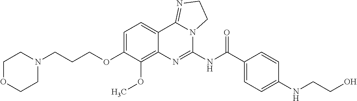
C1OCCN(CCCOC2=CC=C3C(=C2OC)N=C(NC(C2=CC=C(NCCO)C=C2)=O)N2C3=NCC2)C1
